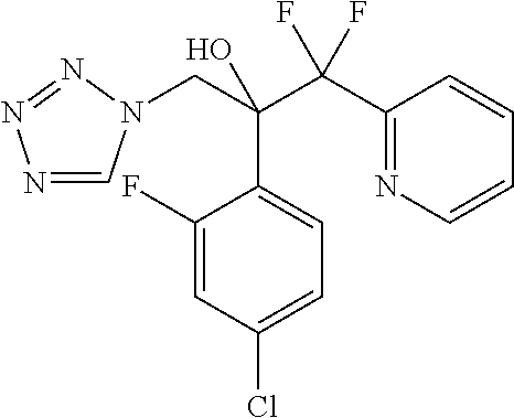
N1=CN(CC(C(C2=NC=CC=C2)(F)F)(O)C2=CC=C(Cl)C=C2F)N=N1
